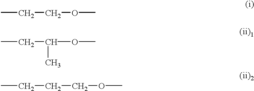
CCCOC.CCC(OC)C.CCCCOC
